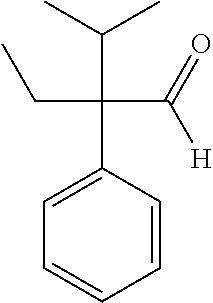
C1=C(C(C(C)C)(C(=O)[H])CC)C=CC=C1
